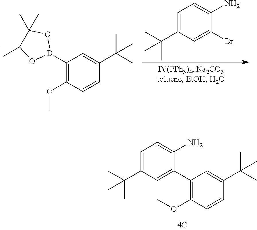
C1=CC(C(C)(C)C)=CC(C2=CC(C(C)(C)C)=CC=C2N)=C1OC.C1=C(C(C)(C)C)C=C(Br)C(N)=C1.C1=CC(C(C)(C)C)=CC(B2OC(C)(C)C(C)(C)O2)=C1OC
